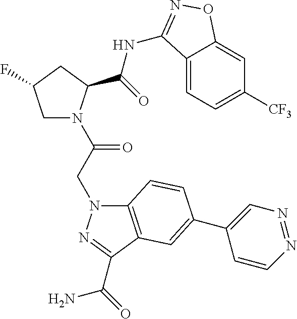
C(=O)(N)C1=NN(CC(N2CC(F)CC2C(=O)NC2=NOC3=CC([CF3])=CC=C32)=O)C2=C1C=C(C1=CN=NC=C1)C=C2
